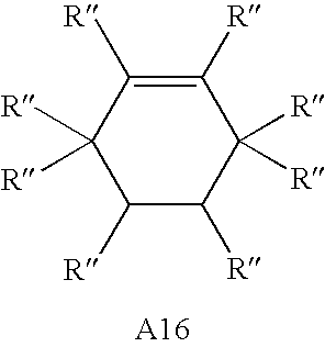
C1([R])C([R])C([R])([R])C([R])=C([R])C1([R])[R]
